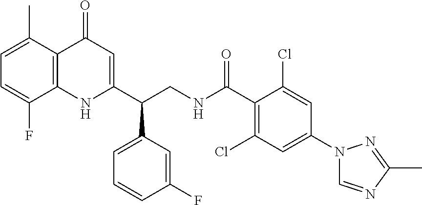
C(CNC(C1=C(Cl)C=C(N2C=NC(C)=N2)C=C1Cl)=O)(C1=CC=CC(F)=C1)C1=CC(=O)C2=C(N1)C(F)=CC=C2C
